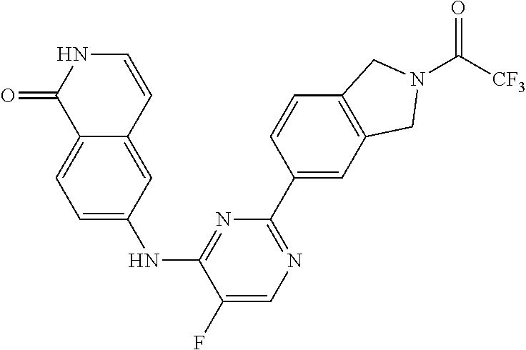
C12=CC=C(NC3=NC(C4=CC5=C(C=C4)CN(C([CF3])=O)C5)=NC=C3F)C=C1C=CNC2=O
